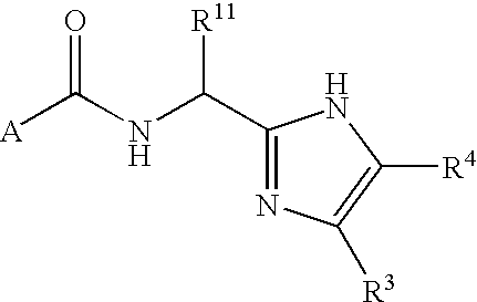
[A]C(NC(C1=NC([R3])=C([R4])N1)[R11])=O
